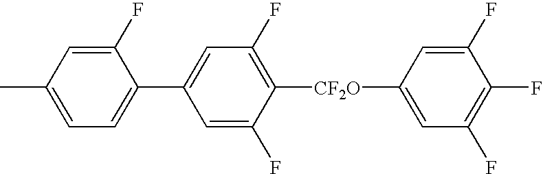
C1=C(C)C=C(F)C(C2=CC(F)=C([CF2O]C3=CC(F)=C(F)C(F)=C3)C(F)=C2)=C1
